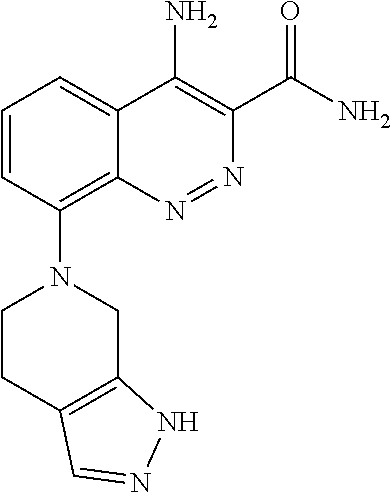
C1=CC(N2CCC3=C(C2)NN=C3)=C2C(=C1)C(N)=C(C(N)=O)N=N2
